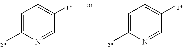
C1=C([2*])N=CC([1*])=C1.C1=C([2*])N=CC([1*])=C1
